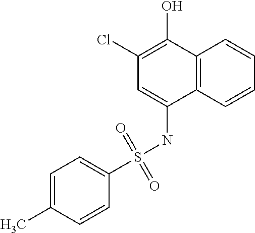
C1(Cl)=C(O)C2=C(C(NS(C3=CC=C(C)C=C3)(=O)=O)=C1)C=CC=C2
